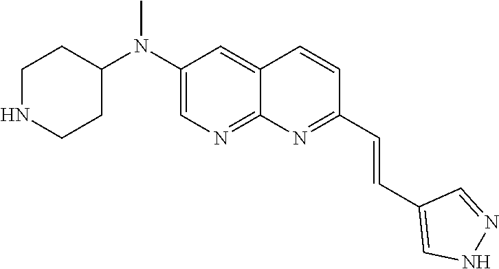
C1NCCC(N(C2=CN=C3C(=C2)C=CC(C=CC2=CNN=C2)=N3)C)C1
